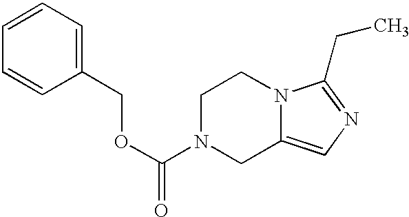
C1(COC(=O)N2CC3=CN=C(CC)N3CC2)=CC=CC=C1
